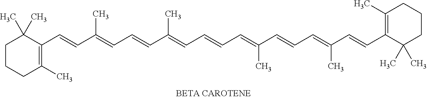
C1CCC(C)=C(C=CC(=CC=CC(=CC=CC=C(C=CC=C(C=CC2=C(C)CCCC2(C)C)C)C)C)C)C1(C)C
